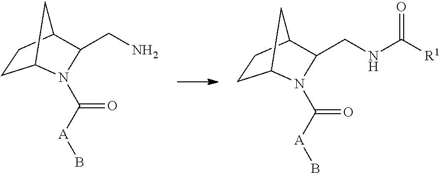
C1CC2CC1N(C([A]B)=O)C2CNC(=O)[R1].C1CC2CC1N(C([A]B)=O)C2CN
